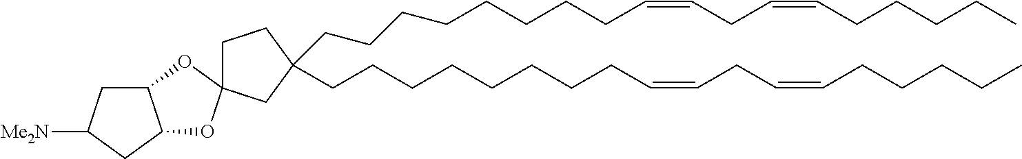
C12OC3(OC1CC([Me2N])C2)CC(CCCCCCCCC=CCC=CCCCCC)(CCCCCCCCC=CCC=CCCCCC)CC3
